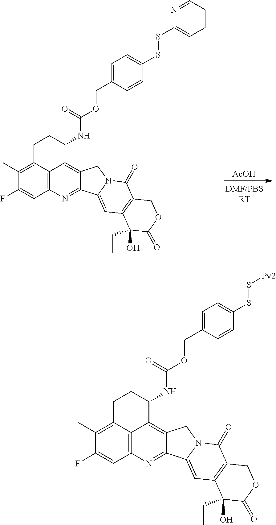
[AcOH].C12=C3C(=C(C)C(F)=C1)CCC(NC(=O)OCC1=CC=C(SSC4=CC=CC=N4)C=C1)C3=C1C(=N2)C2=CC3=C(C(=O)N2C1)COC(=O)C3(O)CC.C12=C3C(=C(C)C(F)=C1)CCC(NC(=O)OCC1=CC=C(SS[Pv2])C=C1)C3=C1C(=N2)C2=CC3=C(C(=O)N2C1)COC(=O)C3(O)CC
